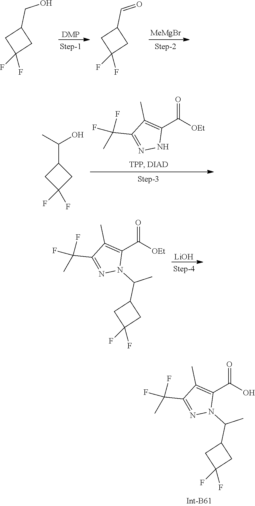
[OEt]C(C1=C(C)C(C(F)(C)F)=NN1)=O.CC(O)C1CC(F)(F)C1.[LiOH].[OEt]C(C1=C(C)C(C(F)(C)F)=NN1C(C)C1CC(F)(F)C1)=O.[DMP].C(O)C1CC(F)(F)C1.[MeMgBr].C(=O)C1CC(F)(F)C1.OC(C1=C(C)C(C(F)(C)F)=NN1C(C)C1CC(F)(F)C1)=O
